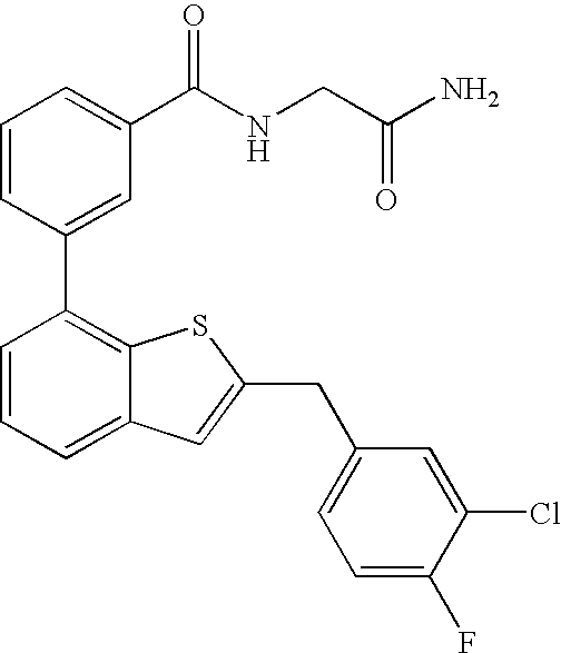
C1=CC(C2=C3C(=CC=C2)C=C(CC2=CC=C(F)C(Cl)=C2)S3)=CC(C(NCC(N)=O)=O)=C1
